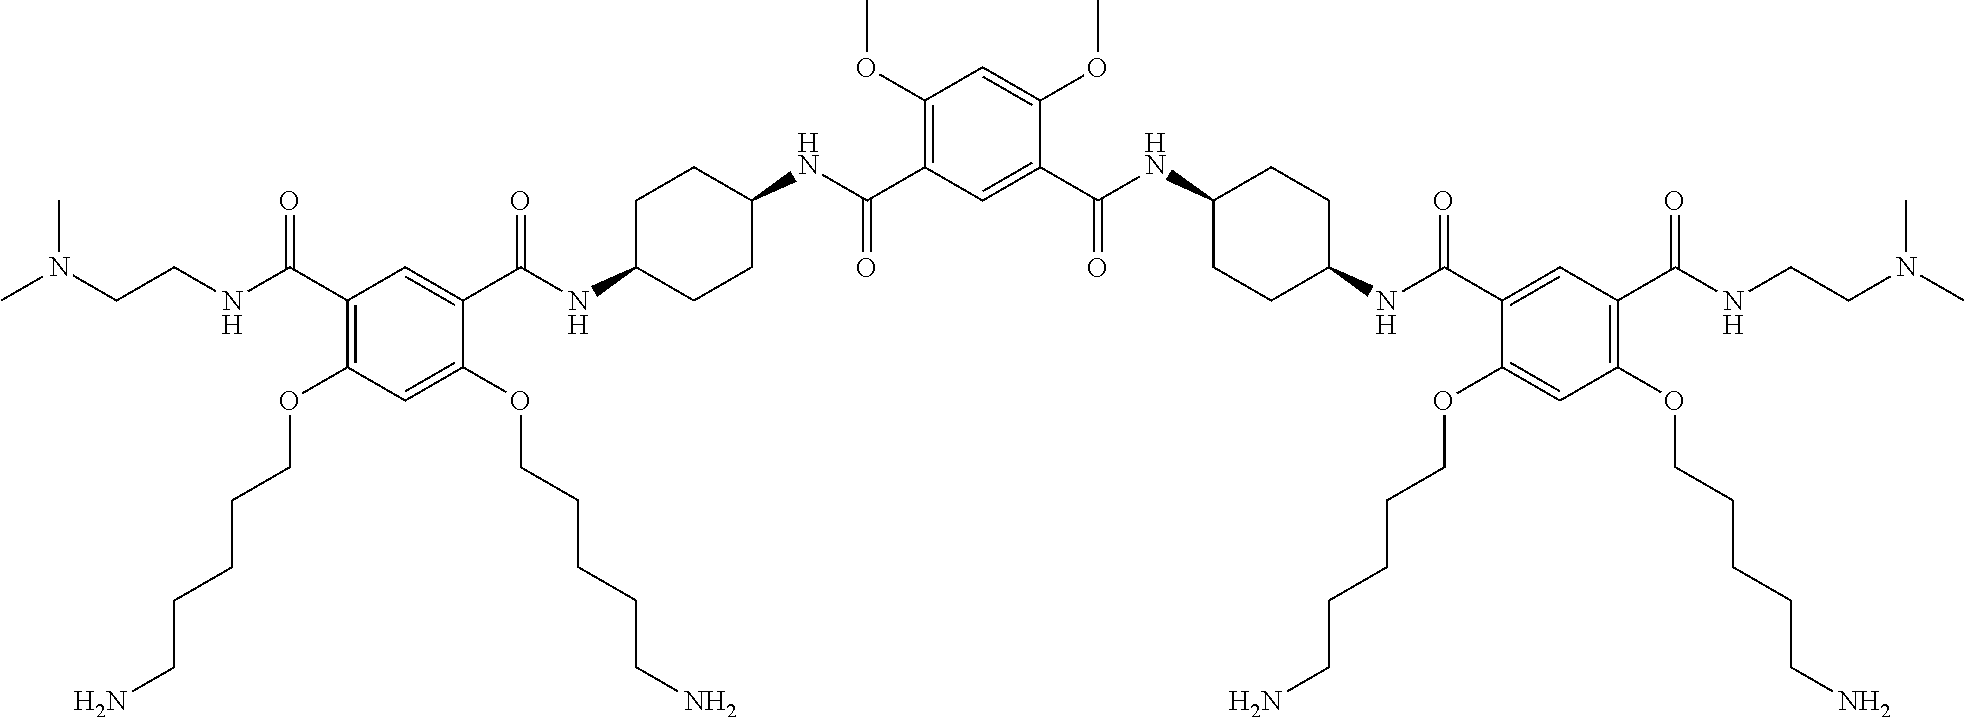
C1(C(NC2CCC(NC(C3=CC(C(NCCN(C)C)=O)=C(OCCCCCN)C=C3OCCCCCN)=O)CC2)=O)=CC(C(NC2CCC(NC(C3=CC(C(NCCN(C)C)=O)=C(OCCCCCN)C=C3OCCCCCN)=O)CC2)=O)=C(OC)C=C1OC
